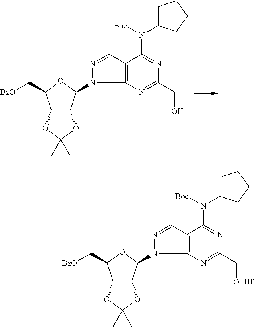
C12C(C(N3N=CC4=C3N=C(CO)N=C4N(C3CCCC3)[Boc])OC1C[BzO])OC(C)(C)O2.C12C(C(N3N=CC4=C3N=C(C[OTHP])N=C4N(C3CCCC3)[Boc])OC1C[BzO])OC(C)(C)O2
